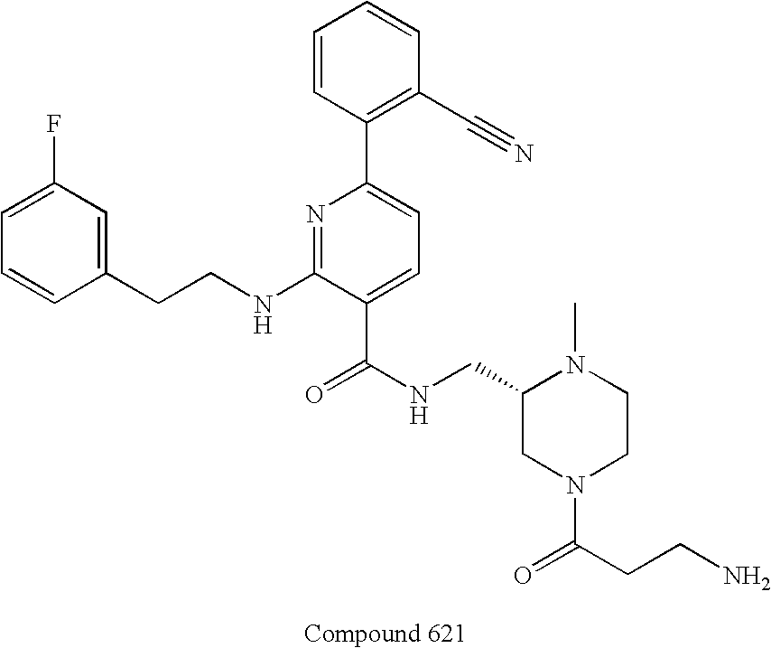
C1=CC(CCNC2=NC(C3=C(C#N)C=CC=C3)=CC=C2C(NCC2CN(C(CCN)=O)CCN2C)=O)=CC(F)=C1
